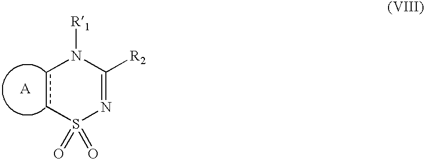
C1([R2])=NS(=O)(=O)ccN1[R1].[A]
